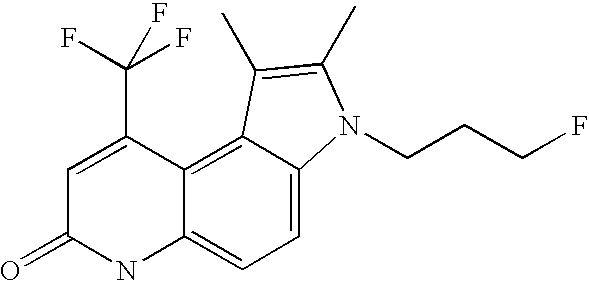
C1=C(C(F)(F)F)C2=C3C(=CC=C2NC1=O)N(CCCF)C(C)=C3C
